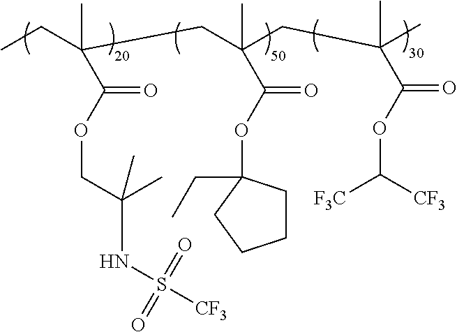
C(OC(C(C)(CC)CC(CC(C)(C)C(OC([F3C])[CF3])=O)(C)C(OC1(CC)CCCC1)=O)=O)C(NS([CF3])(=O)=O)(C)C
